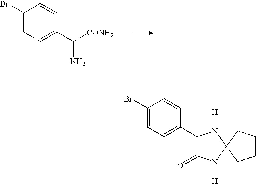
C1(Br)=CC=C(C(N)[CONH2])C=C1.C1(Br)=CC=C(C2C(=O)N([H])C3(N2[H])CCCC3)C=C1
